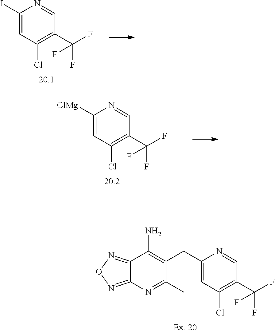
C1=C(I)N=CC(C(F)(F)F)=C1Cl.C1=C([ClMg])N=CC(C(F)(F)F)=C1Cl.C12=NON=C1N=C(C)C(CC1=CC(Cl)=C(C(F)(F)F)C=N1)=C2N
